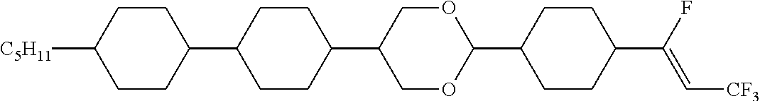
C1CC(C2CCC(C3COC(C4CCC(C(F)=C[CF3])CC4)OC3)CC2)CCC1[C5H11]
